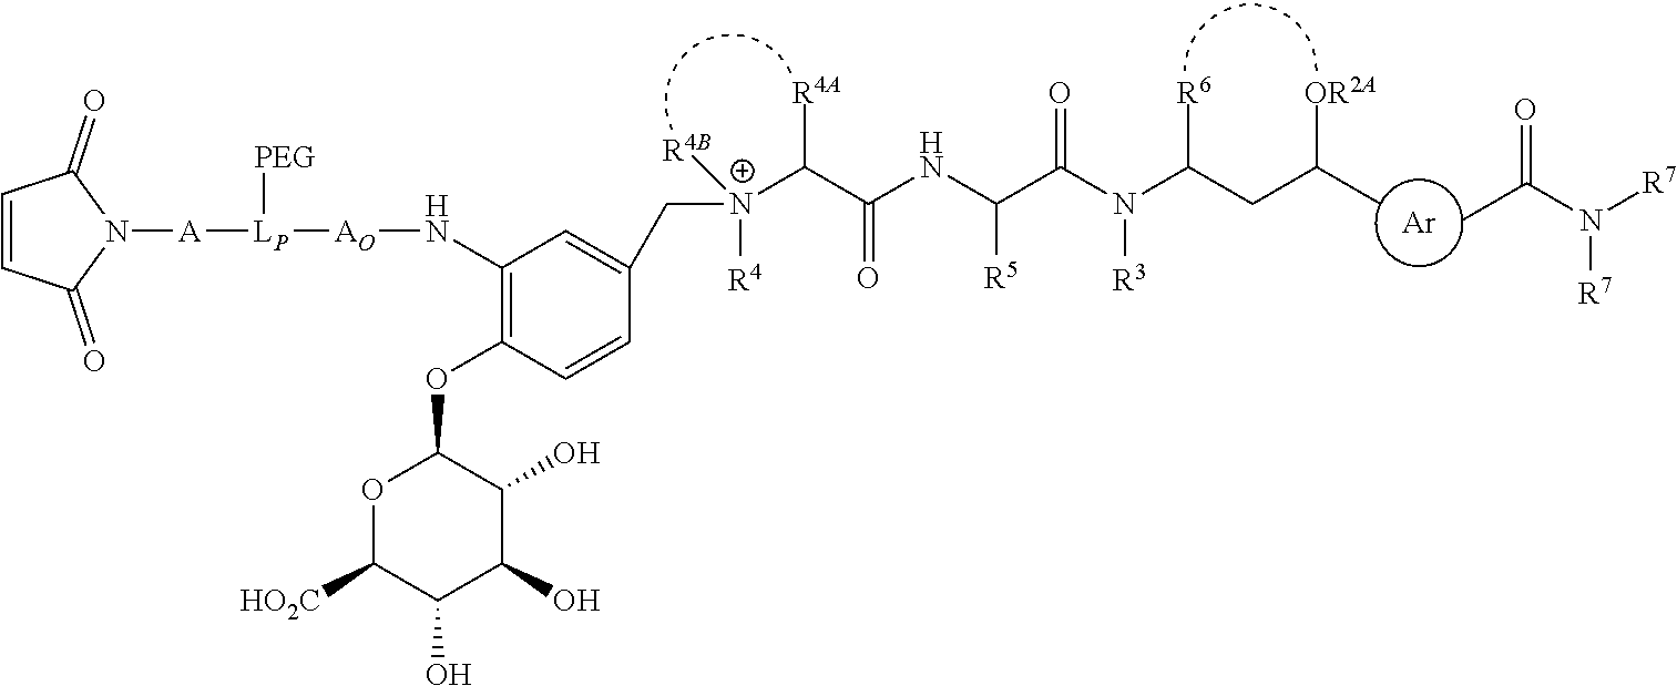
[Ar].C1=CC(=O)N([A][LP]([PEG])[AO]NC2=C(OC3OC([HO2C])C(O)C(O)C3O)C=CC(C[N+]([R4])([R4B])C(C(NC(C(N(C(CC(C)[OR2A])[R6])[R3])=O)[R5])=O)[R4A])=C2)C1=O.CC(N([R7])[R7])=O
